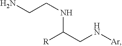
[R]C(CN[Ar])NCCN
